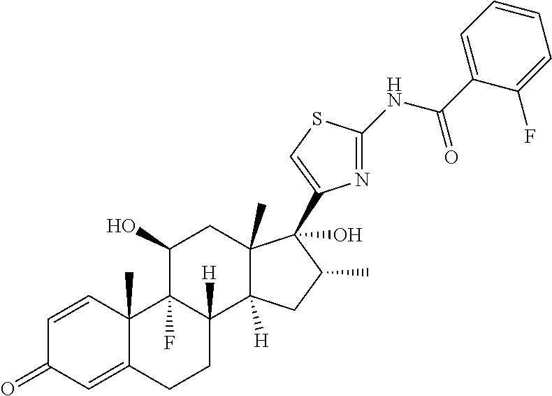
C1=CC2(C)C(=CC1=O)CCC1([H])C2(F)C(O)CC2(C)C1([H])CC(C)C2(O)C1=CSC(NC(C2=CC=CC=C2F)=O)=N1
